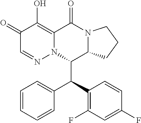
C1=CC=CC(C(C2=C(F)C=C(F)C=C2)C2C3N(C(=O)C4=C(O)C(=O)C=NN24)CCC3)=C1
